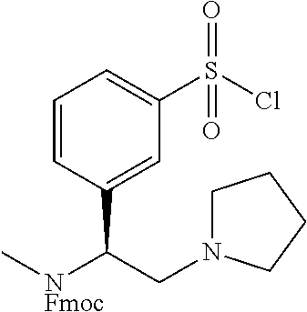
C1=CC(C(CN2CCCC2)[NFmoc]C)=CC(S(Cl)(=O)=O)=C1
